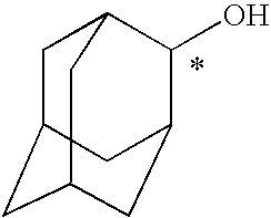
C1C2CC3CC(C(O)C1C3)C2
